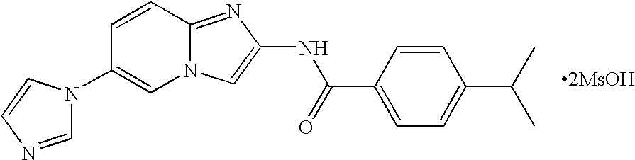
C1=CC2=NC(NC(=O)C3=CC=C(C(C)C)C=C3)=CN2C=C1N1C=NC=C1
